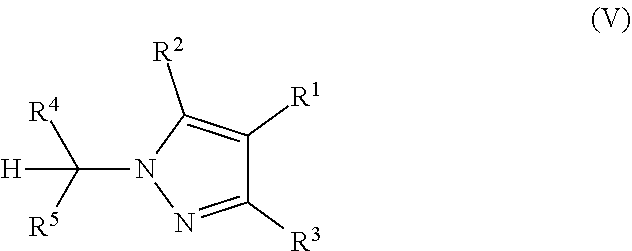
C(N1N=C([R3])C([R1])=C1[R2])([R4])([R5])[H]
